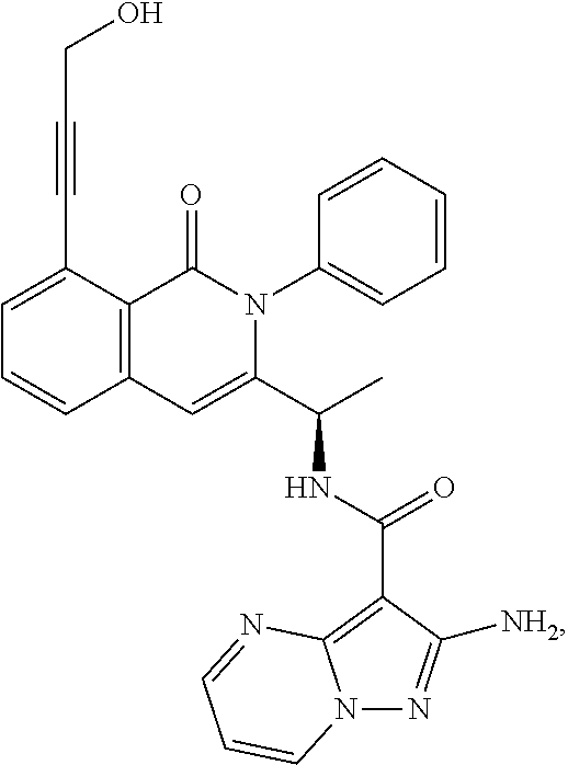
C1=C(C#CCO)C2=C(C=C1)C=C(C(C)NC(C1=C3N(N=C1[NH2])C=CC=N3)=O)N(C1=CC=CC=C1)C2=O
